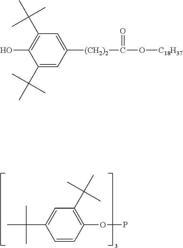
C1(C(C)(C)C)=C(O)C(C(C)(C)C)=CC([(CH2)2]C(=O)O[C18H37])=C1.C1=C(C(C)(C)C)C=CC(OP)=C1C(C)(C)C
